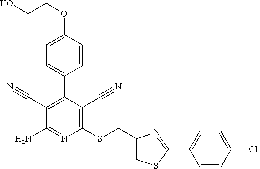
C1(OCCO)=CC=C(C2=C(C#N)C(N)=NC(SCC3=CSC(C4=CC=C(Cl)C=C4)=N3)=C2C#N)C=C1
